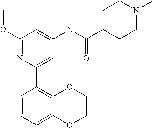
C1(OC)=NC(C2=C3C(=CC=C2)OCCO3)=CC(NC(C2CCN(C)CC2)=O)=C1
